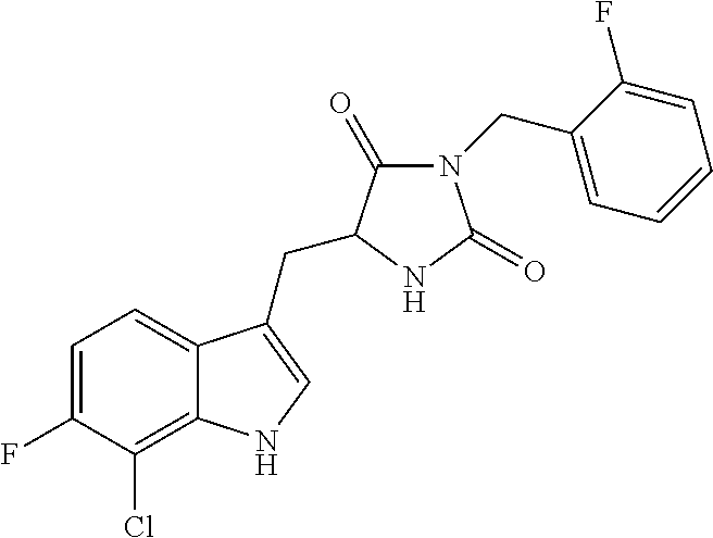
C1=C(F)C(Cl)=C2C(=C1)C(CC1C(=O)N(CC3=CC=CC=C3F)C(=O)N1)=CN2
